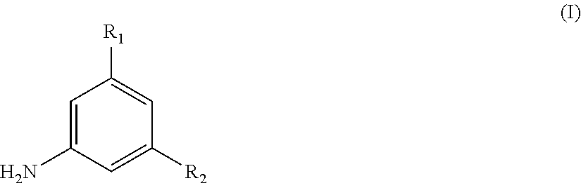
C1=C(N)C=C([R2])C=C1[R1]
